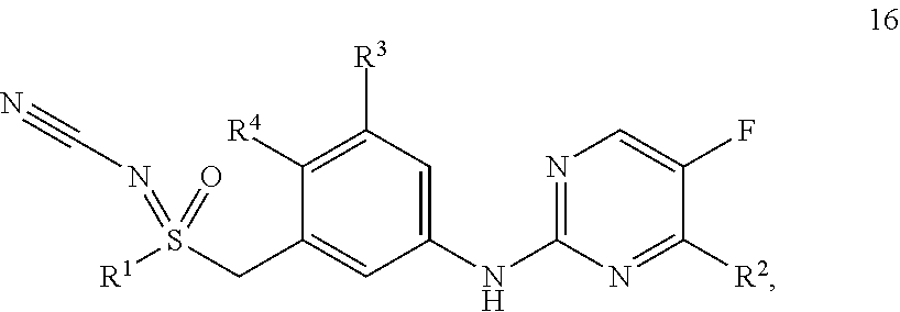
C1([R4])=C([R3])C=C(NC2=NC=C(F)C([R2])=N2)C=C1CS([R1])(=NC#N)=O
